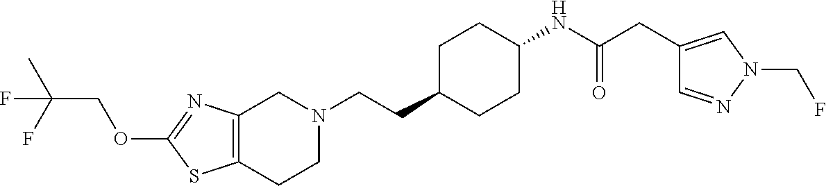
C12=C(CCN(CCC3CCC(NC(CC4=CN(CF)N=C4)=O)CC3)C1)SC(OCC(C)(F)F)=N2
